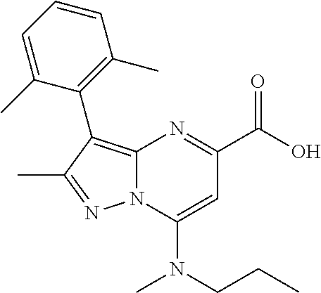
N(C1=CC(C(O)=O)=NC2=C(C3=C(C)C=CC=C3C)C(C)=NN12)(C)CCC
